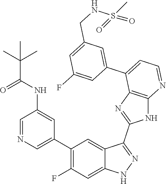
C1=NC=C(C2=C(F)C=C3C(=C2)C(C2=NC4=C(N2)N=CC=C4C2=CC(CNS(=O)(C)=O)=CC(F)=C2)=NN3)C=C1NC(C(C)(C)C)=O
